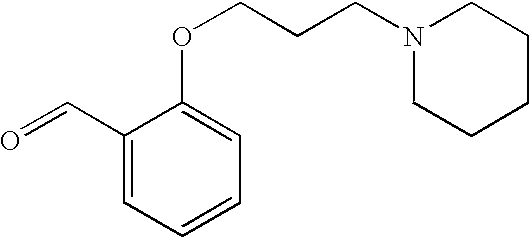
O(CCCN1CCCCC1)C1=CC=CC=C1C=O
